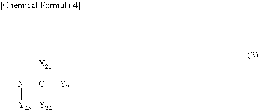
CN([Y23])C([Y21])([X21])[Y22]
